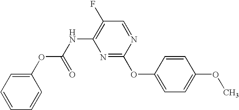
N1=C(OC2=CC=C(OC)C=C2)N=CC(F)=C1NC(OC1=CC=CC=C1)=O
